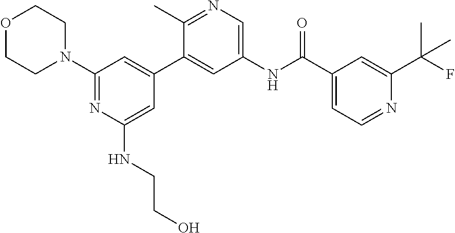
O1CCN(C2=NC(NCCO)=CC(C3=CC(NC(C4=CC=NC(C(F)(C)C)=C4)=O)=CN=C3C)=C2)CC1
